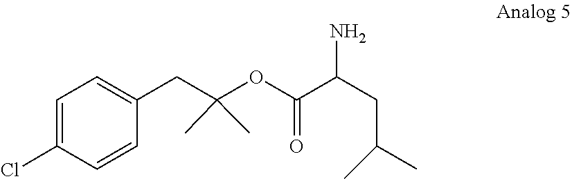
C1=C(CC(OC(C(CC(C)C)N)=O)(C)C)C=CC(Cl)=C1
